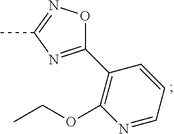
C1(C2=C(OCC)N=CC=C2)=NC(C)=NO1
